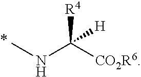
[R4]C([CO2R6])(NC)[H]
